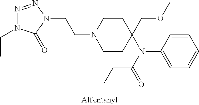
N1=NN(CCN2CCC(COC)(N(C(=O)CC)C3=CC=CC=C3)CC2)C(=O)N1CC
